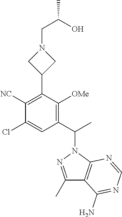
C1([NC])=C(C2CN(CC(O)C)C2)C([OMe])=C(C(C)N2N=C(C)C3=C2N=CN=C3N)C=C1Cl
